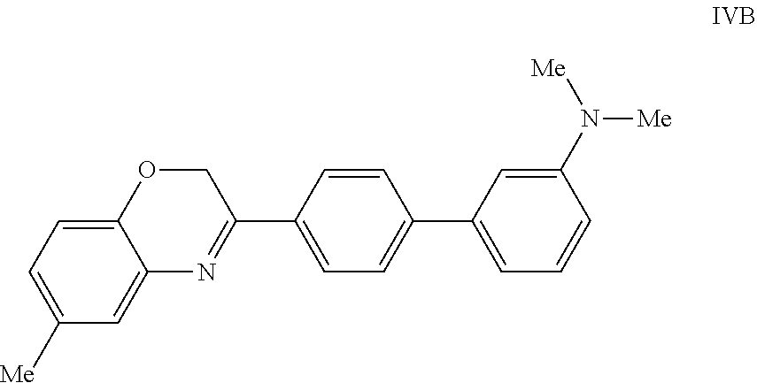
C1=C2C(=CC([Me])=C1)N=C(C1=CC=C(C3=CC=CC(N([Me])[Me])=C3)C=C1)CO2
